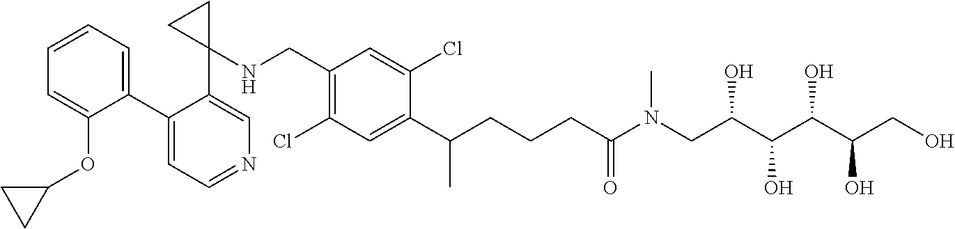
ClC1=C(CNC2(C3=CN=CC=C3C3=CC=CC=C3OC3CC3)CC2)C=C(Cl)C(C(CCCC(N(CC(C(C(C(CO)O)O)O)O)C)=O)C)=C1
